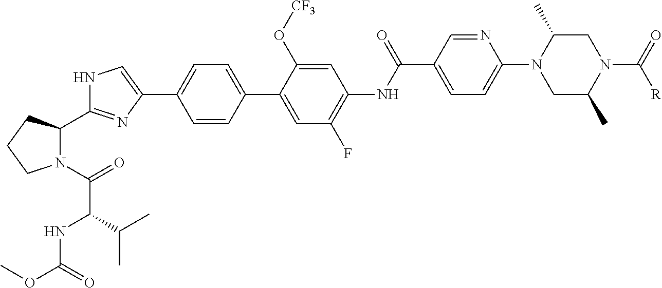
C1=CC(C2=CC(F)=C(NC(C3=CC=C(N4CC(C)N(C(=O)[R])CC4C)N=C3)=O)C=C2O[CF3])=CC=C1C1=CNC(C2N(C(=O)C(NC(OC)=O)C(C)C)CCC2)=N1
